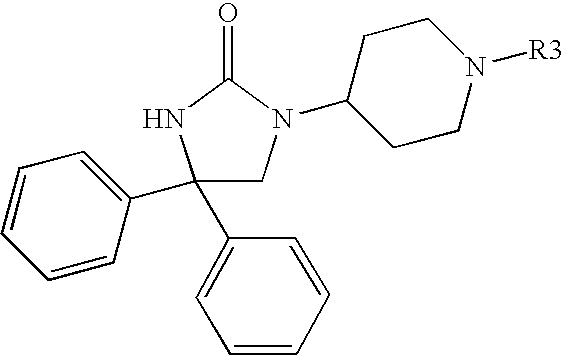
C1(C2=CC=CC=C2)(C2=CC=CC=C2)CN(C2CCN([R3])CC2)C(=O)N1
